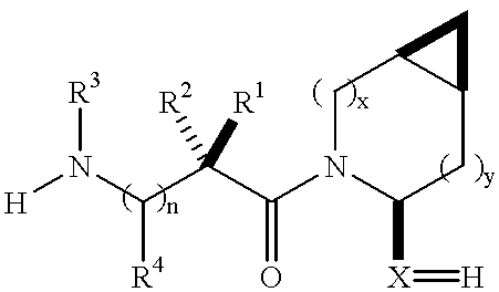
[H]N(C(C(C(N1C([X]=[H])CC2C(C1)C2)=O)([R2])[R1])[R4])[R3]
